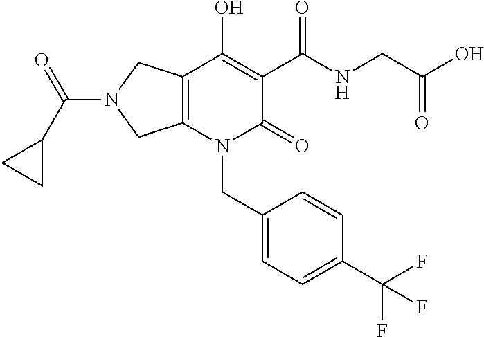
C12=C(N(CC3=CC=C(C(F)(F)F)C=C3)C(=O)C(C(NCC(O)=O)=O)=C1O)CN(C(C1CC1)=O)C2
